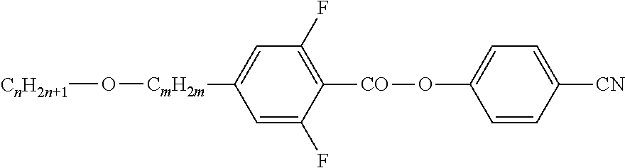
C1=C(F)C([CO]OC2=CC=C([CN])C=C2)=C(F)C=C1[CmH2m]O[CnH2n+1]
